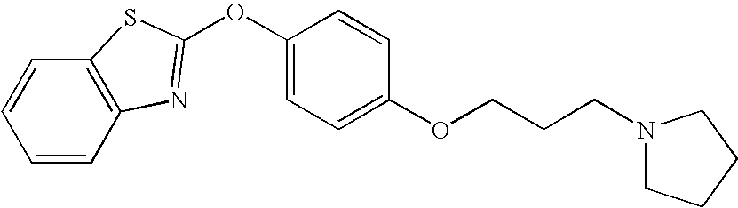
C12=C(C=CC=C1)N=C(OC1=CC=C(OCCCN3CCCC3)C=C1)S2
